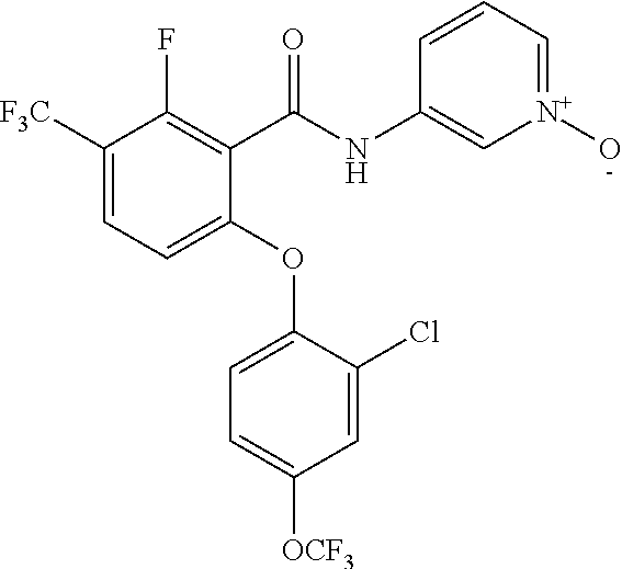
C1(C(NC2=C[N+](O)=CC=C2)=O)=C(F)C([F3C])=CC=C1OC1=CC=C([OCF3])C=C1Cl
